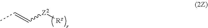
CC=C[Z2][Rz]
